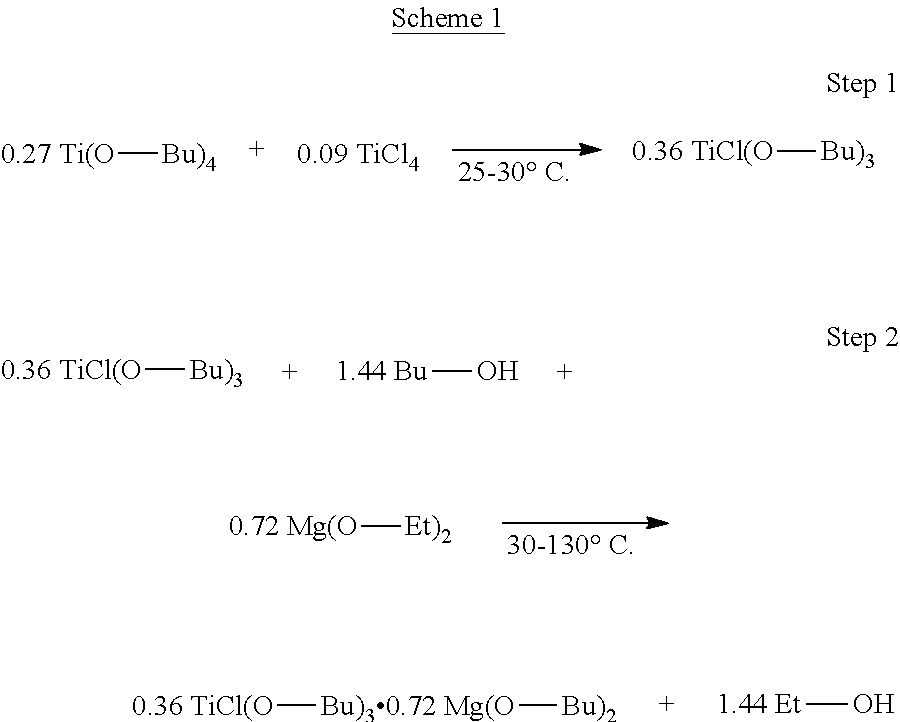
[0.27 Ti(O][Bu)4].[0.09 TiCl4].[0.36 TiCl(O][Bu)3].[0.72 Mg(O][Et)2].[0.36 TiCl(O][Bu)3].[1.44 Bu]O.[1.44 Et]O.[0.36 TiCl(O][Bu)30.72 Mg(O][Bu)2]
